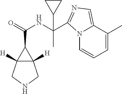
C12([H])C([H])(CNC1)C2C(=O)NC(C1=NC=C2N1C=CC=C2C)(C)C1CC1
